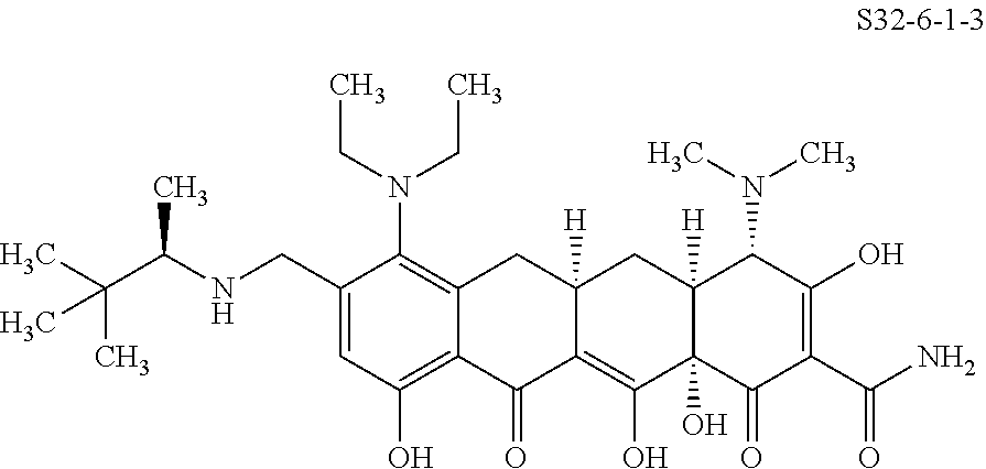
C1(CNC(C)C(C)(C)C)=CC(O)=C2C(=C1N(CC)CC)CC1([H])C(=C(O)C3(O)C([H])(C1)C(N(C)C)C(O)=C(C(N)=O)C3=O)C2=O
